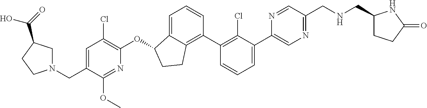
C(C1=CC(Cl)=C(OC2C3=CC=CC(C4=C(Cl)C(C5=CN=C(CNCC6CCC(=O)N6)C=N5)=CC=C4)=C3CC2)N=C1OC)N1CC(C(=O)O)CC1
